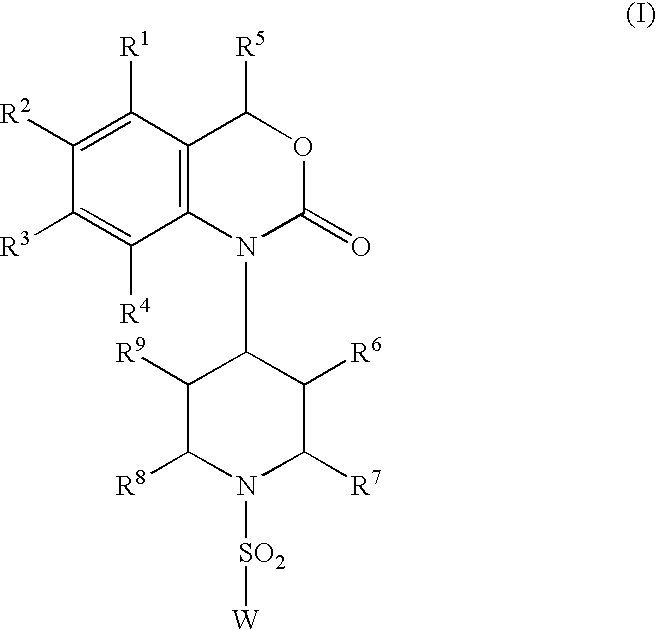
C12=C(C([R1])=C([R2])C([R3])=C1[R4])C([R5])OC(=O)N2C1C([R9])C([R8])N([SO2][W])C([R7])C1[R6]
